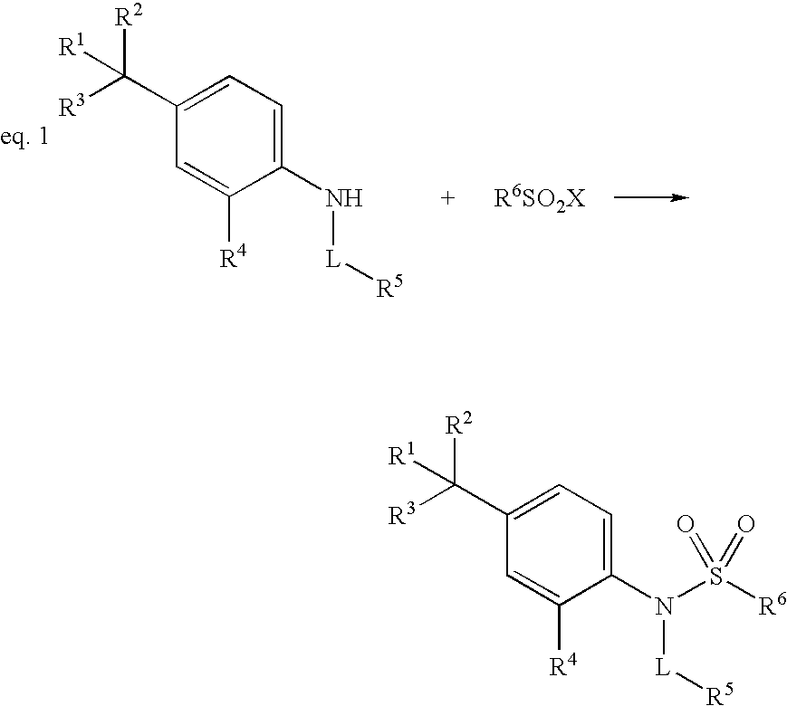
C1=C(C([R3])([R1])[R2])C=C([R4])C(N(S([R6])(=O)=O)[L][R5])=C1.C1=C(C([R3])([R1])[R2])C=C([R4])C(N[L][R5])=C1
